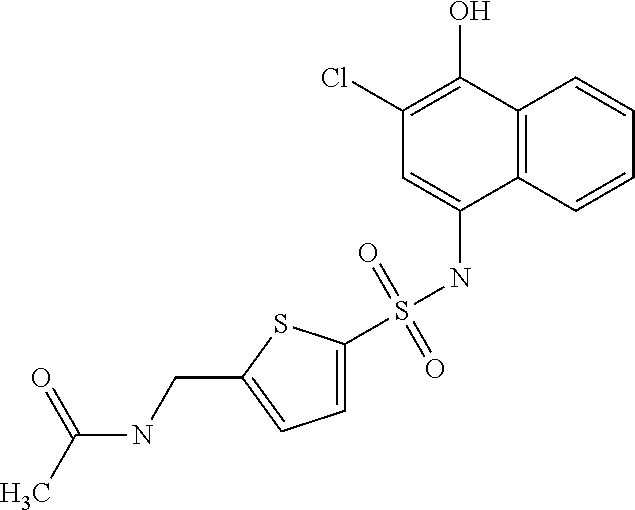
C12=C(C=CC=C1)C(NS(C1=CC=C(CNC(=O)C)S1)(=O)=O)=CC(Cl)=C2O
